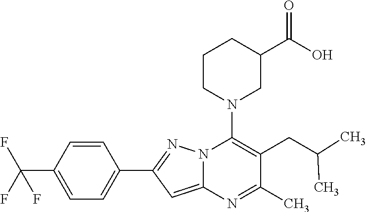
C1=CC(C(F)(F)F)=CC=C1C1=NN2C(=C1)N=C(C)C(CC(C)C)=C2N1CC(C(O)=O)CCC1
